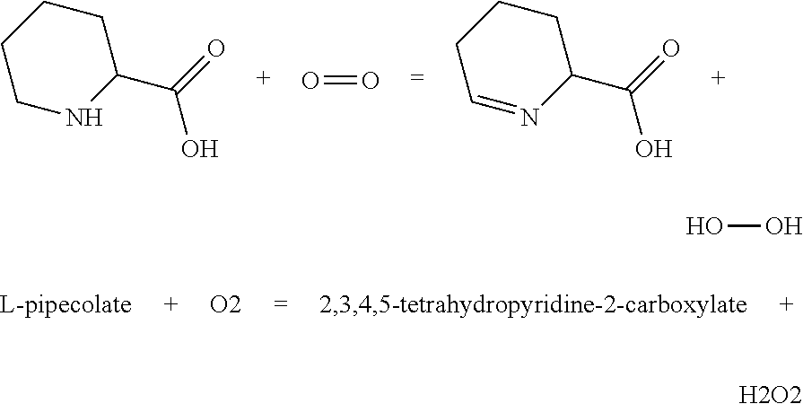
C1=NC(C(=O)O)CCC1.C1NC(C(=O)O)CCC1.O=O.[O2].OO.[H2O2]
